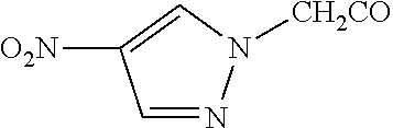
N1=CC([NO2])=CN1[CH2CO]
